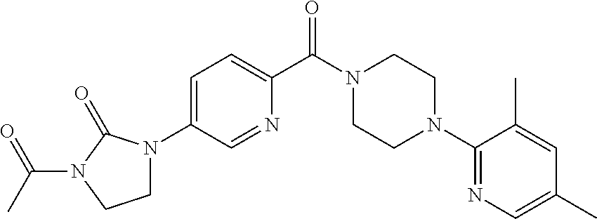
C1N(C2=CC=C(C(N3CCN(C4=NC=C(C)C=C4C)CC3)=O)N=C2)C(=O)N(C(C)=O)C1
